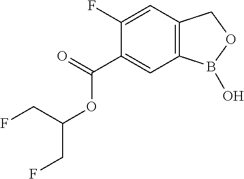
C1(F)=CC2=C(C=C1C(=O)OC(CF)CF)B(O)OC2
